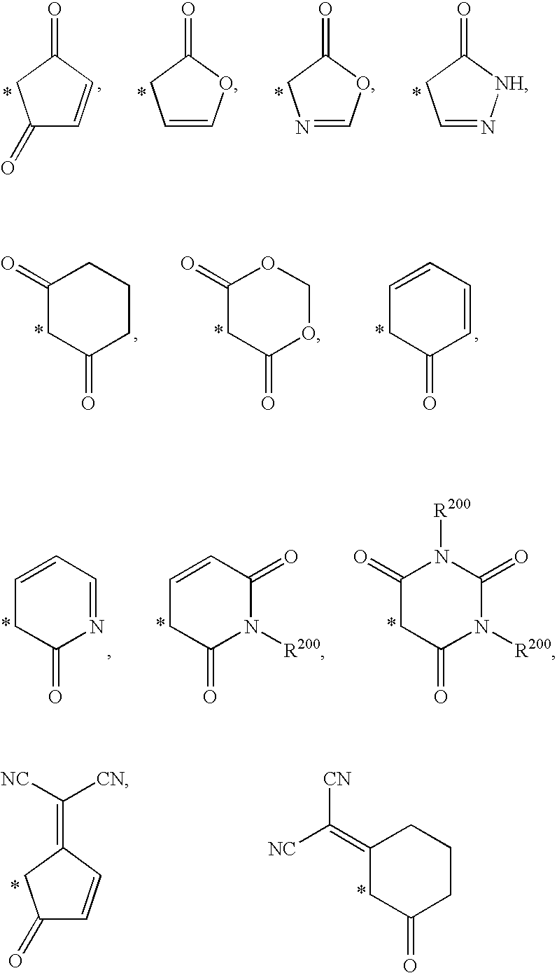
C1(=O)C=CC(=O)C1.C1=COC(=O)C1.N1=COC(=O)C1.C1=N[NH]C(=O)C1.C1(=O)CC(=O)CCC1.C1(=O)CC(=O)OCO1.C1=CC=CC(=O)C1.C1=CC=NC(=O)C1.C1=CC(=O)N([R200])C(=O)C1.C1(=O)CC(=O)N([R200])C(=O)N1[R200].C1(=O)C=CC(=C([NC])[CN])C1.C1(=C([NC])[CN])CC(=O)CCC1
